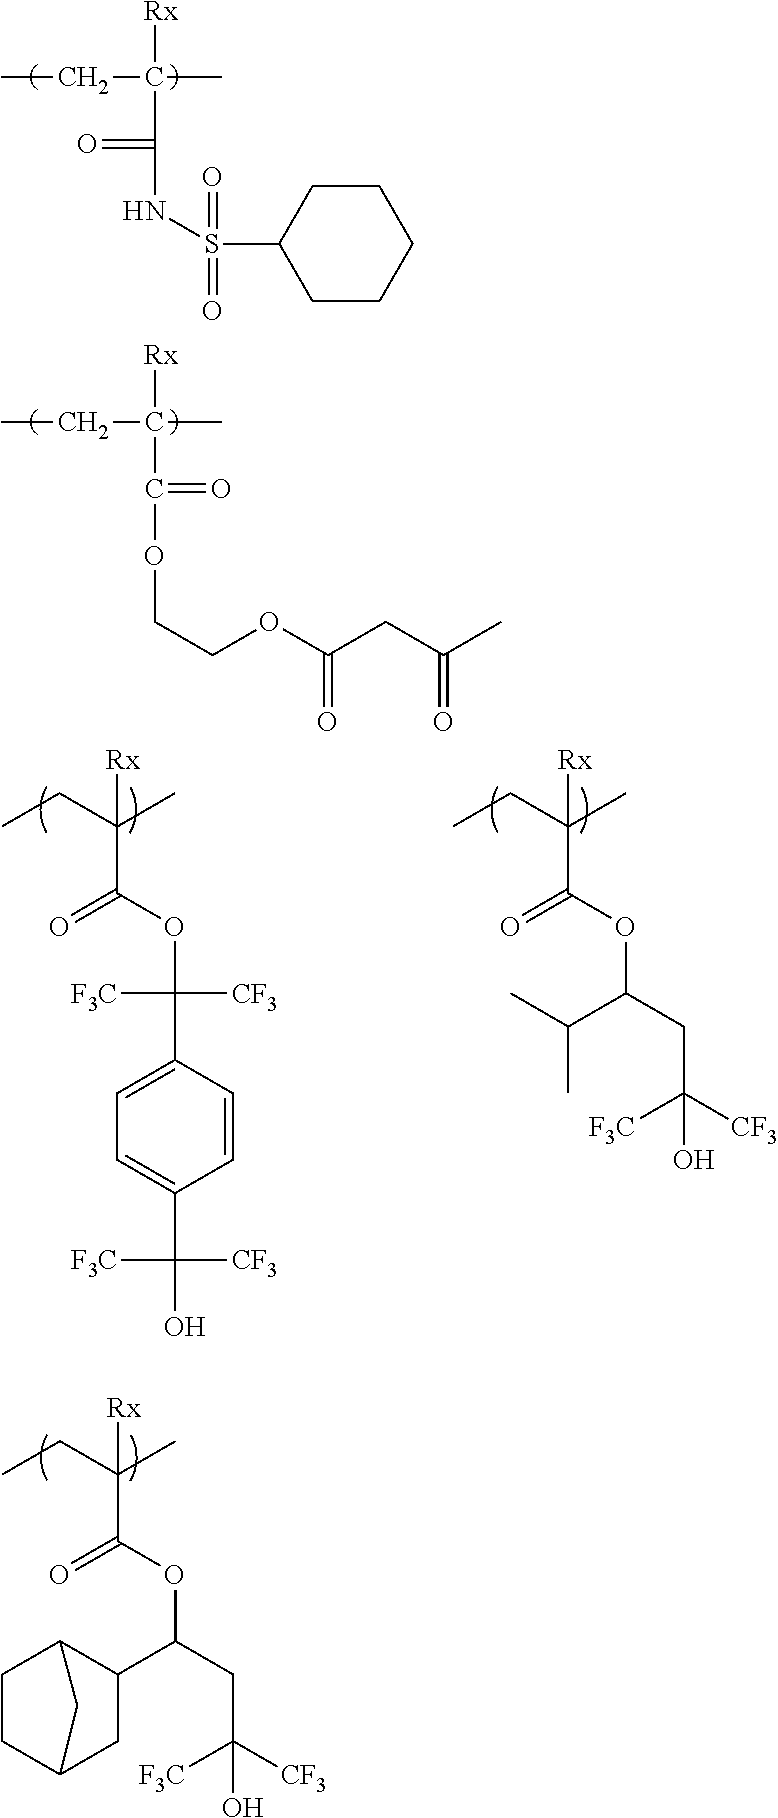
CCC(C)([Rx])C(NS(C1CCCCC1)(=O)=O)=O.CCC(C)([Rx])C(OCCOC(CC(C)=O)=O)=O.CCC(C)([Rx])C(OC(CC([CF3])([F3C])O)C1C2CCC(C1)C2)=O.CCC(C)([Rx])C(OC(C1=CC=C(C(O)([CF3])[F3C])C=C1)([CF3])[F3C])=O.CCC(C)([Rx])C(OC(CC([CF3])([F3C])O)C(C)C)=O
